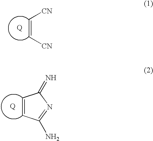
C(=C[CN])[CN].C1=CC(N)=NC1=N
